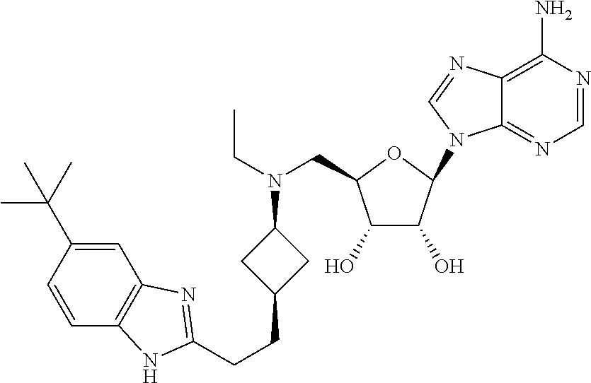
C12=NC=NC(N)=C1N=CN2C1C(O)C(O)C(CN(C2CC(CCC3=NC4=C(C=CC(C(C)(C)C)=C4)N3)C2)CC)O1
